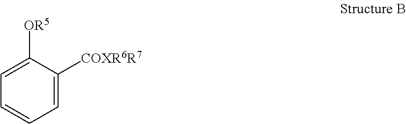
C1([OR5])=CC=CC=C1[COXR6R7]
